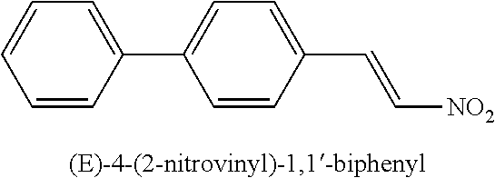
C1=CC(C=C[NO2])=CC=C1C1=CC=CC=C1
